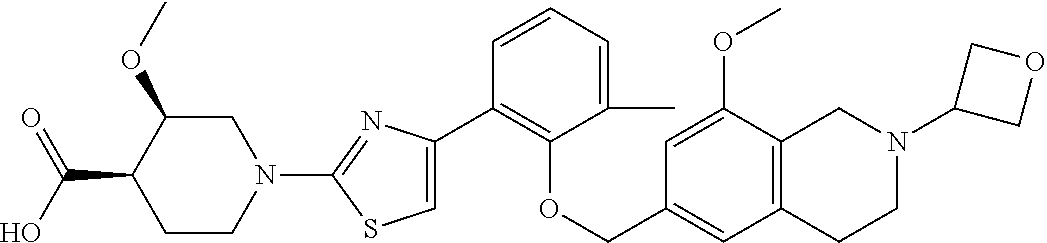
C1(C2=CSC(N3CC(OC)C(C(=O)O)CC3)=N2)=C(OCC2=CC3=C(C(OC)=C2)CN(C2COC2)CC3)C(C)=CC=C1
